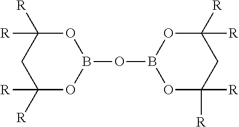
C1([R])([R])OB(OB2OC([R])([R])CC([R])([R])O2)OC([R])([R])C1
